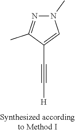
C1(C#C[H])=CN(C)N=C1C
